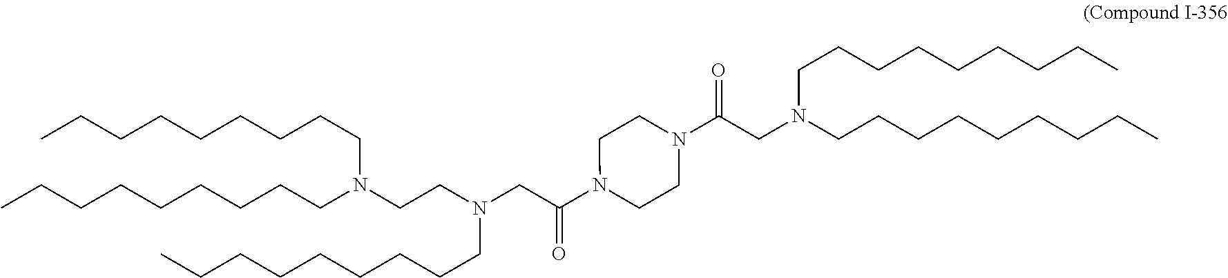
CCCCCCCCCN(CCCCCCCCC)CCN(CCCCCCCCC)CC(=O)N1CCN(C(CN(CCCCCCCCC)CCCCCCCCC)=O)CC1
